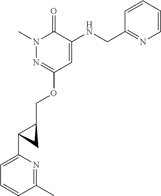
N1(C)N=C(OCC2C(C3=CC=CC(C)=N3)C2)C=C(NCC2=NC=CC=C2)C1=O
